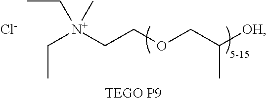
C([N+](CCOCC([OH])C)(CC)C)C.[Cl-]
